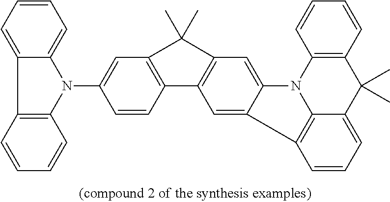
C1=C2C(=CC3=C1C(C)(C)C1=C3C=CC(N3C4=C(C=CC=C4)C4=CC=CC=C34)=C1)C1=C3N2C2=C(C(C)(C)C3=CC=C1)C=CC=C2
